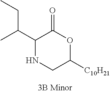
C1(C(C)CC)NCC([C10H21])OC1=O
